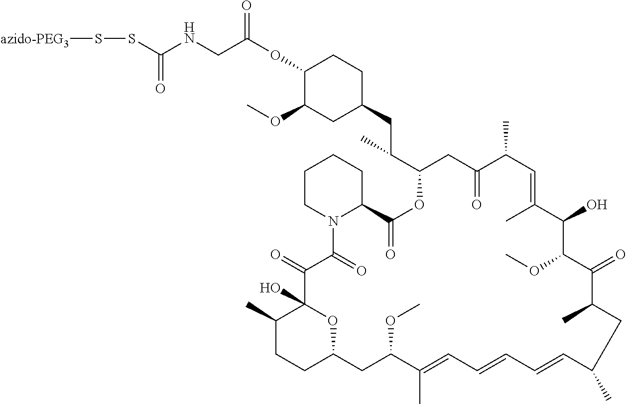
C1(OC(CNC(SS[azido-PEG3])=O)=O)C(OC)CC(CC(C)C2CC(=O)C(C)C=C(C)C(O)C(OC)C(=O)C(C)CC(C)C=CC=CC=C(C)C(OC)CC3CCC(C)C(O)(C(=O)C(=O)N4C(C(=O)O2)CCCC4)O3)CC1
